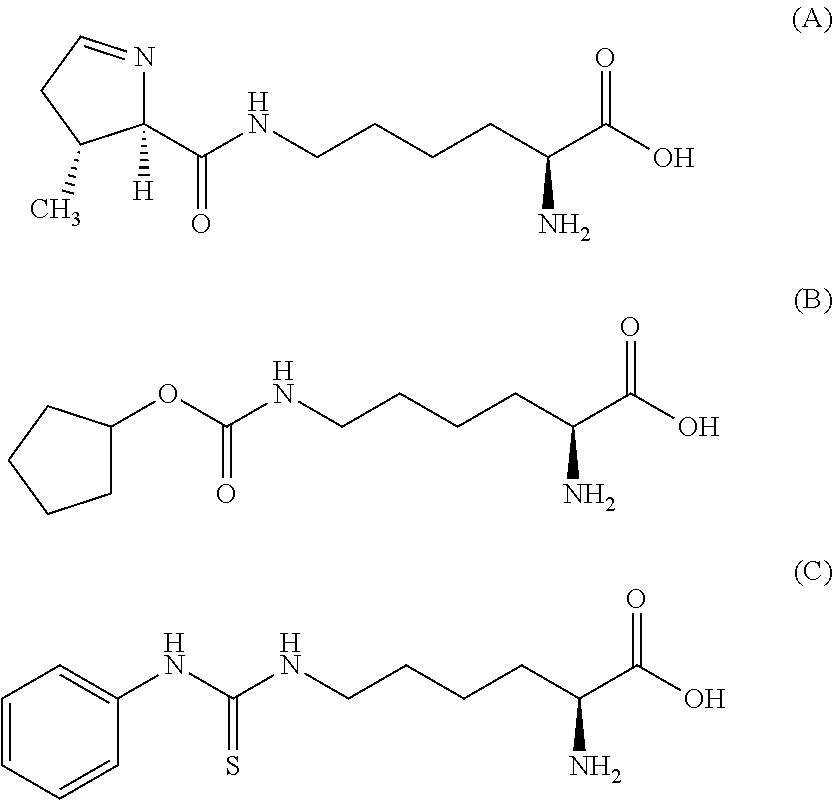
C1(C(NCCCCC(C(O)=O)N)=O)([H])N=CCC1C.C(NCCCCC(C(O)=O)N)(=O)OC1CCCC1.C(NCCCCC(C(O)=O)N)(=S)NC1=CC=CC=C1
